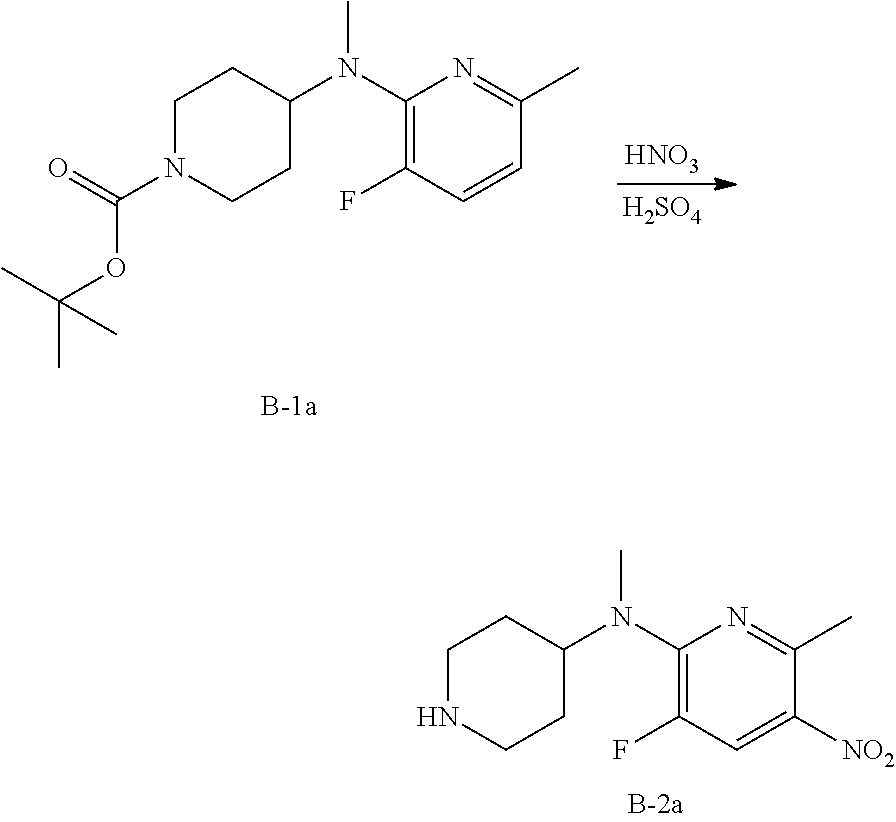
C1NCCC(N(C2=C(F)C=C([NO2])C(C)=N2)C)C1.C1N(C(=O)OC(C)(C)C)CCC(N(C2=C(F)C=CC(C)=N2)C)C1.[HNO3].[H2SO4]
